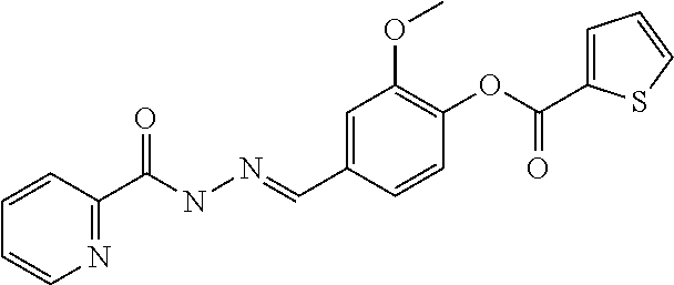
C1=CC(C(=O)NN=CC2=CC(OC)=C(OC(=O)C3=CC=CS3)C=C2)=NC=C1
